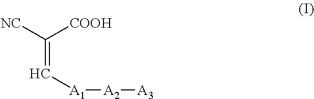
[NC]C([COOH])=C[A1][A2][A3]
